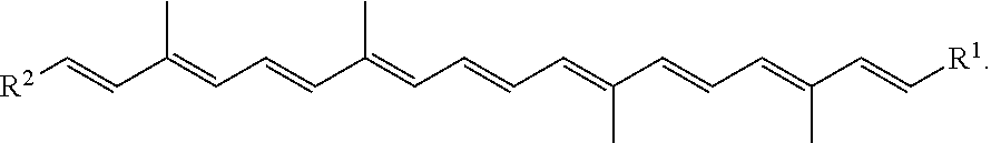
[R2]C=CC(=CC=CC(=CC=CC=C(C=CC=C(C=C[R1])C)C)C)C
